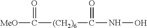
C([(CH2)6]C(NO)=O)(=O)[MeO]
